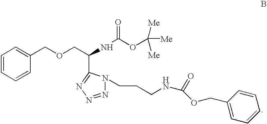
C1=CC=CC(COCC(NC(OC([Me])([Me])[Me])=O)C2=NN=NN2CCCNC(OCC2=CC=CC=C2)=O)=C1
